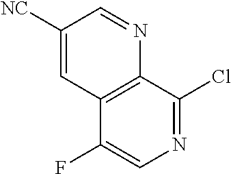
C1([NC])=CC2=C(N=C1)C(Cl)=NC=C2F
